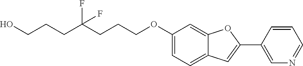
C1(OCCCC(CCCO)(F)F)=CC=C2C(=C1)OC(C1=CN=CC=C1)=C2
